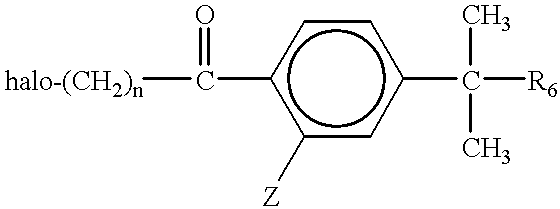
C([halo-(CH2)n])(c1c([Z])cc(C([R6])(C)C)cc1)=O
